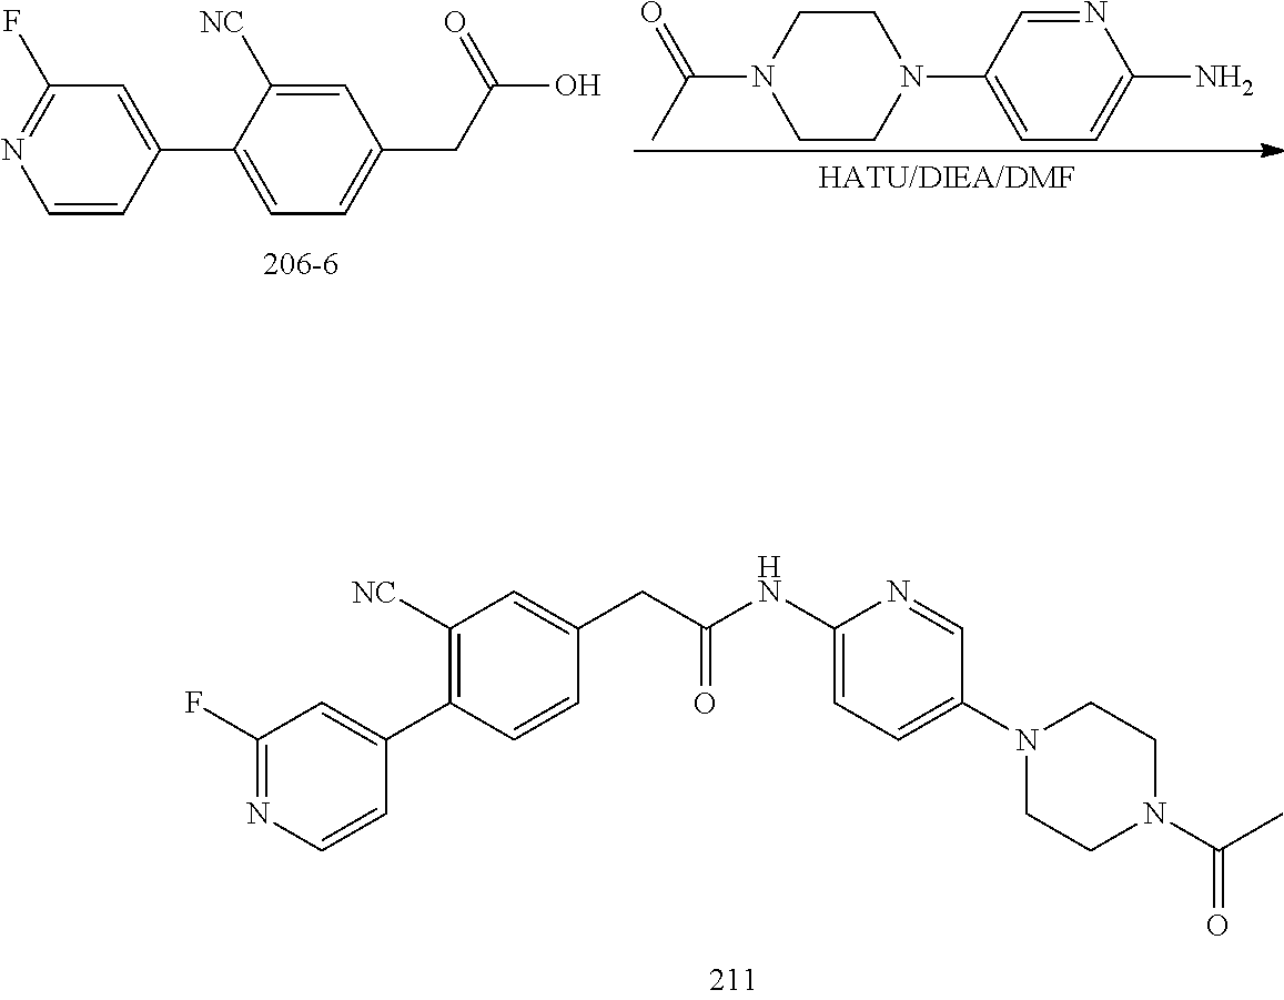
N1=C(F)C=C(C2=CC=C(CC(O)=O)C=C2[NC])C=C1.[HATU/DIEA/DMF].N1(C(C)=O)CCN(C2=CC=C(N)N=C2)CC1.C1(F)=NC=CC(C2=C([NC])C=C(CC(NC3=CC=C(N4CCN(C(=O)C)CC4)C=N3)=O)C=C2)=C1
